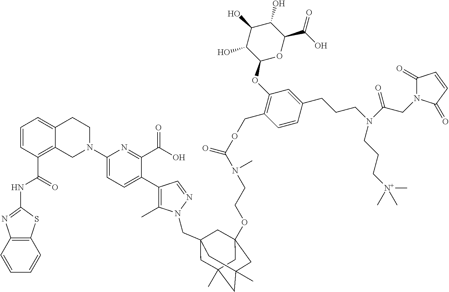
C12=C(C=CC=C1)SC(NC(C1=C3C(=CC=C1)CCN(C1=CC=C(C4=C(C)N(CC56CC7(C)CC(C)(CC(OCCN(C(=O)OCC8=C(OC9OC(C(O)=O)C(O)C(O)C9O)C=C(CCCN(C(CN9C(=O)C=CC9=O)=O)CCC[N+](C)(C)C)C=C8)C)(C5)C7)C6)N=C4)C(C(O)=O)=N1)C3)=O)=N2
